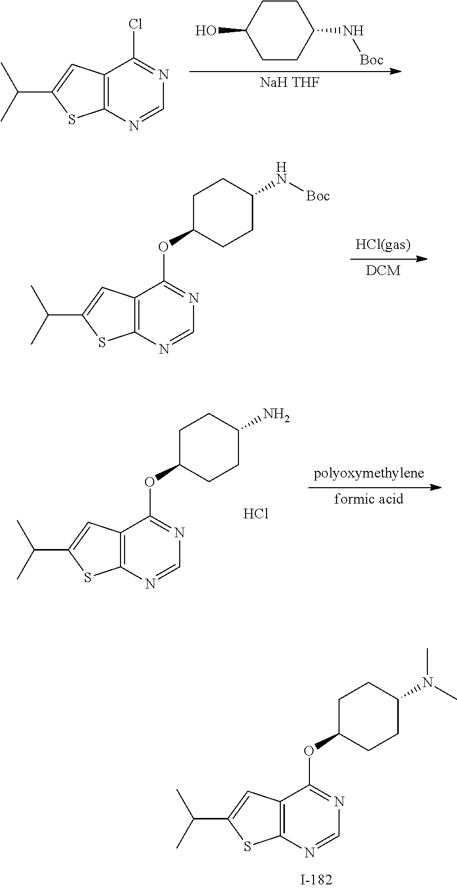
C12=C(N=CN=C1Cl)SC(C(C)C)=C2.[NaH THF].C1CC(N[Boc])CCC1O.C12=C(N=CN=C1OC1CCC(N(C)C)CC1)SC(C(C)C)=C2.[DCM].[HCl(gas)].C12=C(N=CN=C1OC1CCC(N[Boc])CC1)SC(C(C)C)=C2.[formic acid].[polyoxymethylene].C12=C(N=CN=C1OC1CCC(N)CC1)SC(C(C)C)=C2.Cl
